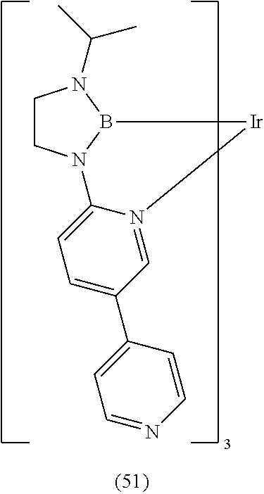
C1CN2B(N1C(C)C)[Ir]N1=CC(C3=CC=NC=C3)=CC=C21
